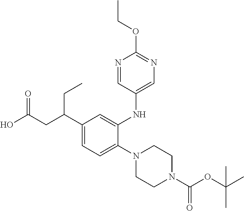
N1(C2=CC=C(C(CC(O)=O)CC)C=C2NC2=CN=C(OCC)N=C2)CCN(C(OC(C)(C)C)=O)CC1
